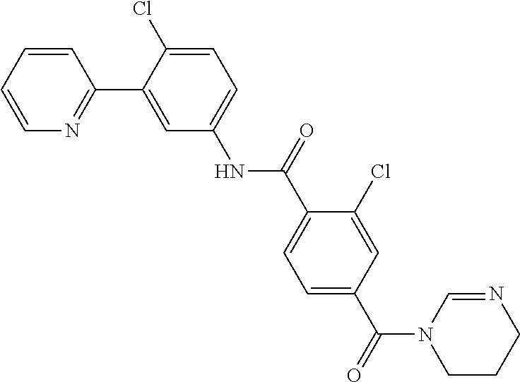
C1=CC=CN=C1C1=CC(NC(C2=CC=C(C(N3CCCN=C3)=O)C=C2Cl)=O)=CC=C1Cl
